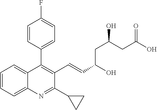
C1=CC(C2=C(C=CC(O)CC(O)CC(O)=O)C(C3CC3)=NC3=CC=CC=C23)=CC=C1F
